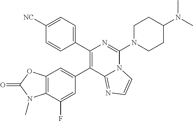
C1([NC])=CC=C(C2=C(C3=CC4=C(C(F)=C3)N(C)C(=O)O4)C3=NC=CN3C(N3CCC(N(C)C)CC3)=N2)C=C1
